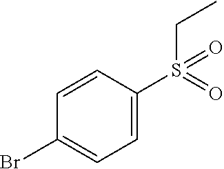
C1(Br)=CC=C(S(CC)(=O)=O)C=C1
